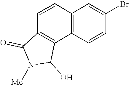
C12=C(C=CC(Br)=C1)C1=C(C=C2)C(=O)N([Me])C1O
